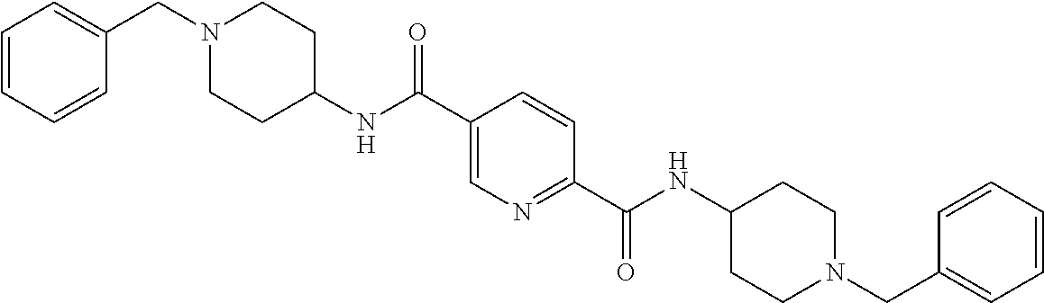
C(C1=CN=C(C(NC2CCN(CC3=CC=CC=C3)CC2)=O)C=C1)(=O)NC1CCN(CC2=CC=CC=C2)CC1
